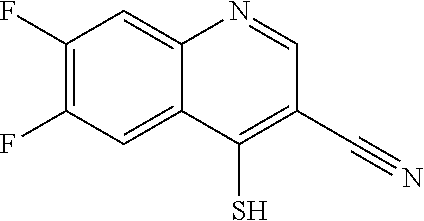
C1(F)=C(F)C=C2C(=C1)N=CC(C#N)=C2S
